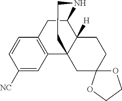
C1=CC([NC])=CC2=C1CC1C3([H])C2(CCN1)CC1(CC3)OCCO1
